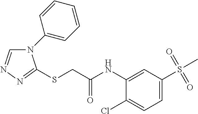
N1(C2=CC=CC=C2)C=NN=C1SCC(NC1=CC(S(C)(=O)=O)=CC=C1Cl)=O
